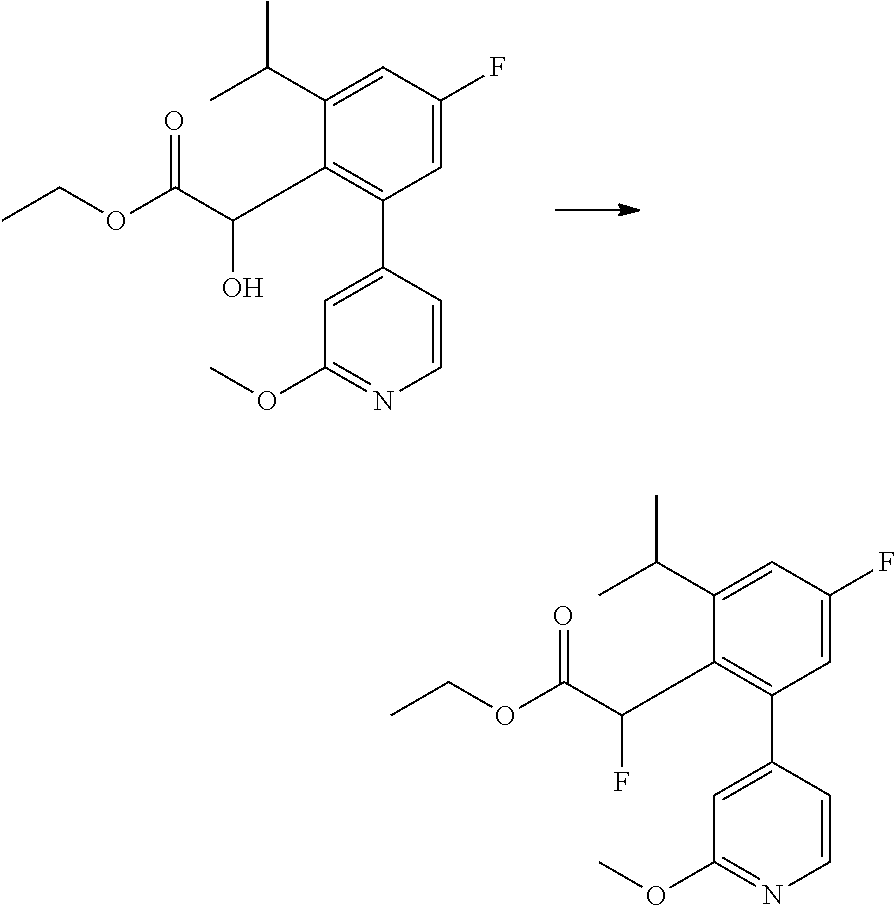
C1(C(O)C(OCC)=O)=C(C2=CC(OC)=NC=C2)C=C(F)C=C1C(C)C.O(C)C1=NC=CC(C2=C(C(C(OCC)=O)F)C(C(C)C)=CC(F)=C2)=C1
